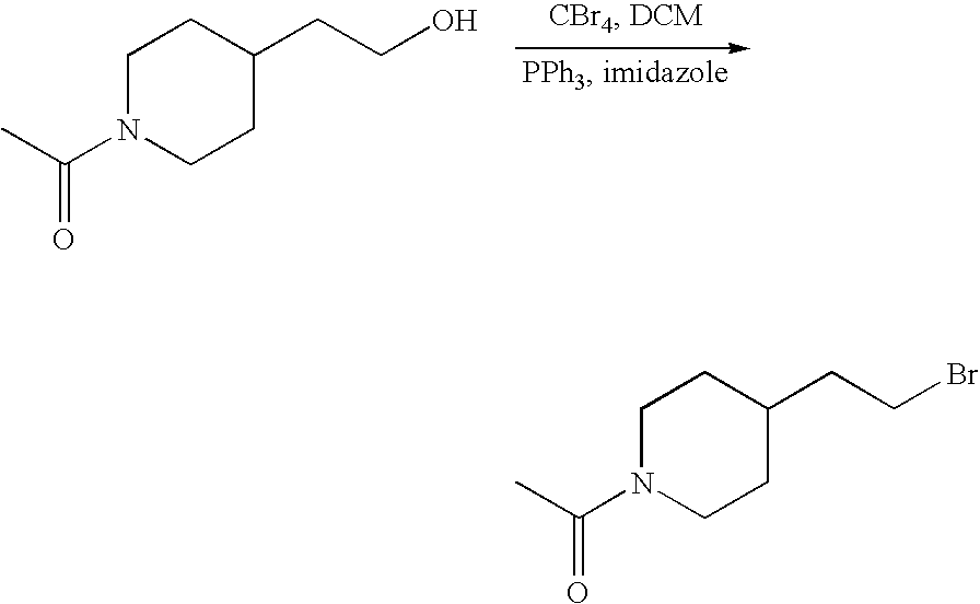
C1N(C(C)=O)CCC(CCO)C1.C1N(C(C)=O)CCC(CCBr)C1
